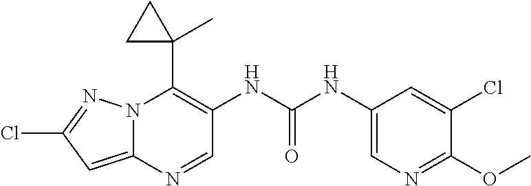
N12C(=CC(Cl)=N1)N=CC(NC(NC1=CN=C(OC)C(Cl)=C1)=O)=C2C1(C)CC1
